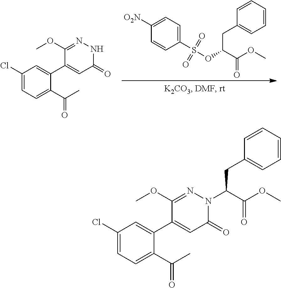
C1([O2N])=CC=C(S(OC(C(OC)=O)CC2=CC=CC=C2)(=O)=O)C=C1.C1(Cl)=CC=C(C(C)=O)C(C2=CC(=O)NN=C2OC)=C1.C1(Cl)=CC=C(C(C)=O)C(C2=CC(=O)N(C(CC3=CC=CC=C3)C(OC)=O)N=C2OC)=C1
